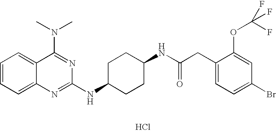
Cl.C1=CC=C2C(=C1)C(N(C)C)=NC(NC1CCC(NC(CC3=CC=C(Br)C=C3OC(F)(F)F)=O)CC1)=N2
